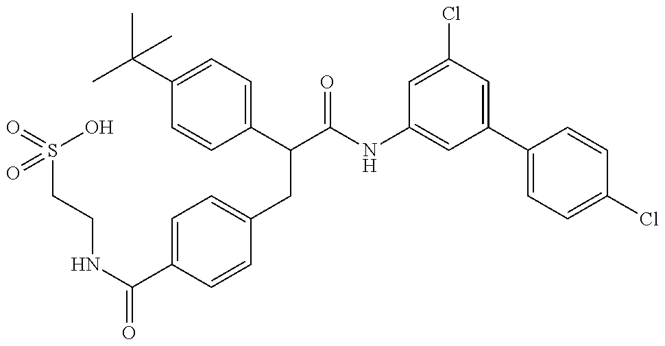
O=S(CCNC(C1=CC=C(CC(C2=CC=C(C(C)(C)C)C=C2)C(=O)NC2=CC(C3=CC=C(Cl)C=C3)=CC(Cl)=C2)C=C1)=O)(O)=O
